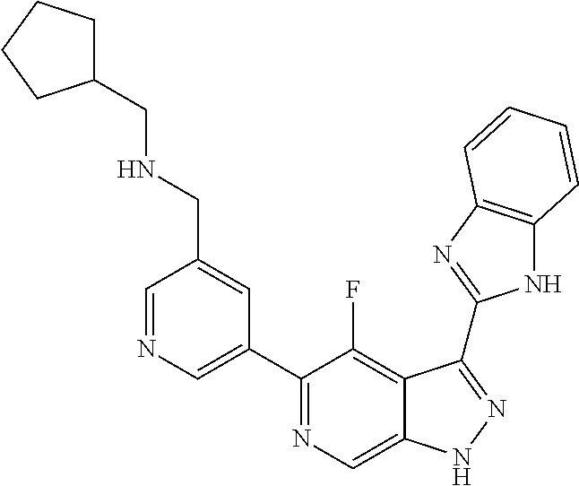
C1=NC=C(C2=NC=C3C(=C2F)C(C2=NC4=C(N2)C=CC=C4)=NN3)C=C1CNCC1CCCC1
